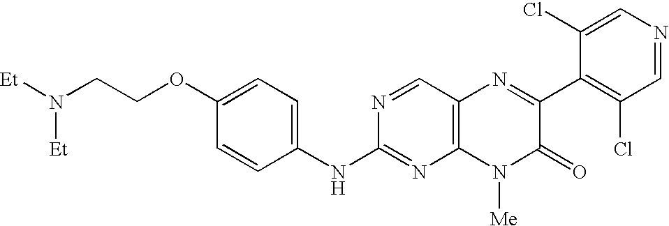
O(C1=CC=C(NC2=NC3=C(C=N2)N=C(C2=C(Cl)C=NC=C2Cl)C(=O)N3[Me])C=C1)CCN([Et])[Et]
